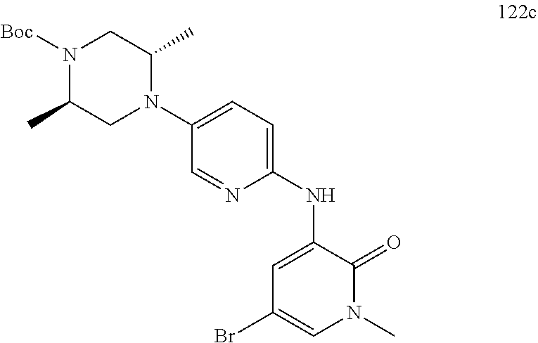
N1([Boc])C(C)CN(C2=CC=C(NC3=CC(Br)=CN(C)C3=O)N=C2)C(C)C1
